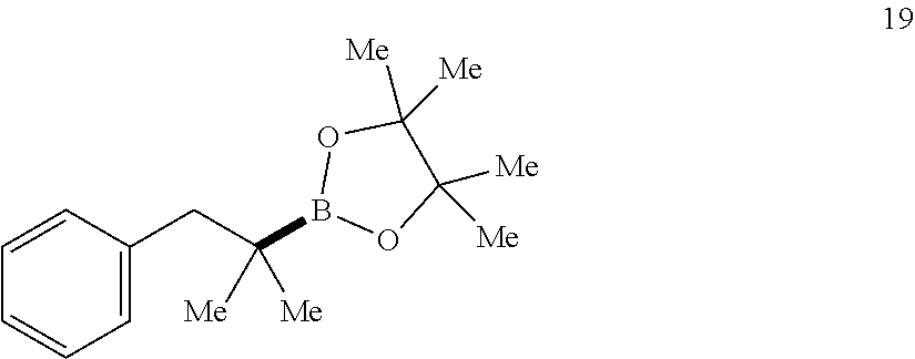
C1=CC(CC([Me])(B2OC([Me])([Me])C([Me])([Me])O2)[Me])=CC=C1
